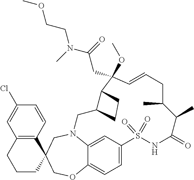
N12C3=CC(=CC=C3OCC3(C4=C(C=C(Cl)C=C4)CCC3)C1)S(=O)(=O)NC(=O)C(C)C(C)CC=CC(OC)(CC(N(C)CCOC)=O)C1C(C2)CC1
